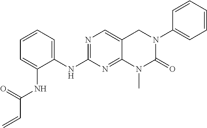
C1=C(NC(C=C)=O)C(NC2=NC=C3C(=N2)N(C)C(=O)N(C2=CC=CC=C2)C3)=CC=C1
